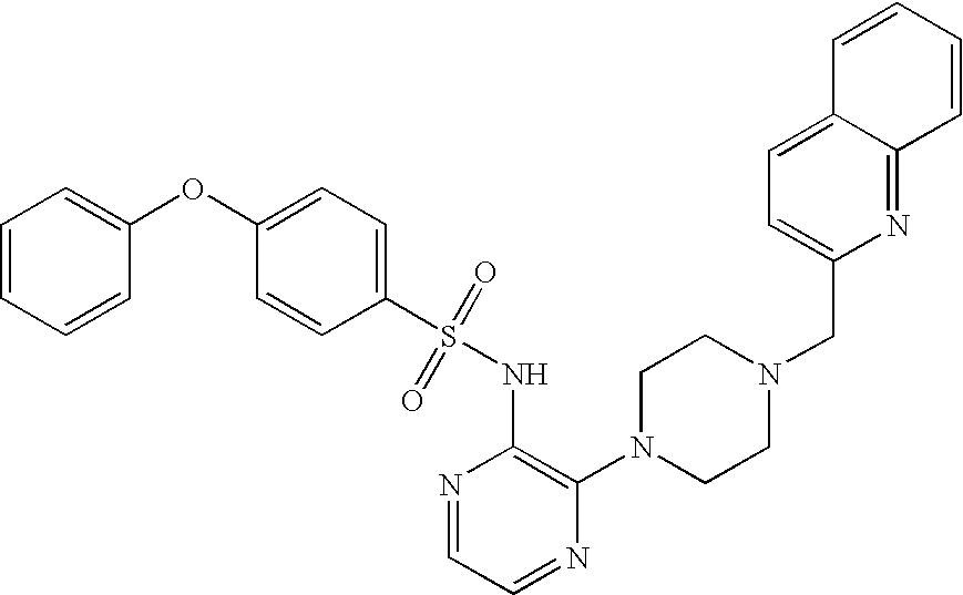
C1=CC=CC(OC2=CC=C(S(NC3=C(N4CCN(CC5=CC=C6C(=N5)C=CC=C6)CC4)N=CC=N3)(=O)=O)C=C2)=C1
